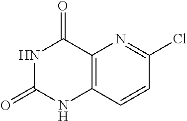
C12=C(C=CC(Cl)=N1)NC(=O)NC2=O
